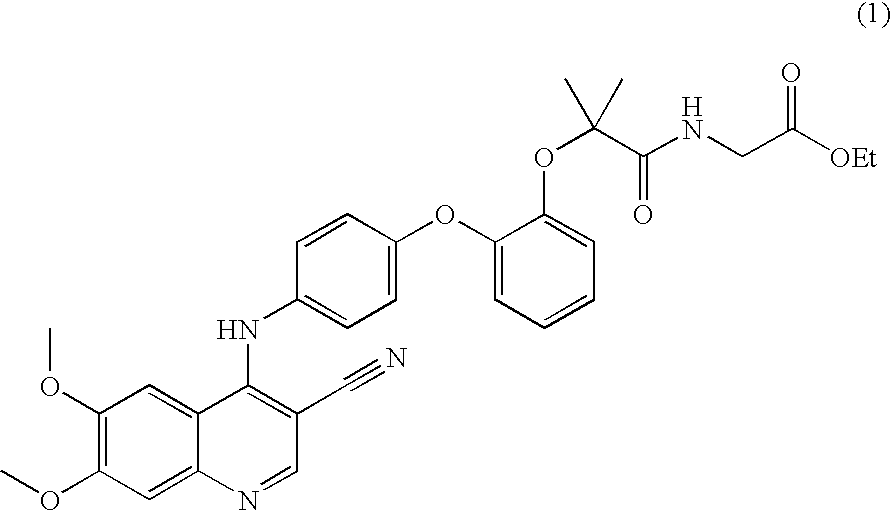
N(C1=CC=C(OC2=CC=CC=C2OC(C(=O)NCC([OEt])=O)(C)C)C=C1)C1=C(C#N)C=NC2=CC(OC)=C(OC)C=C12
